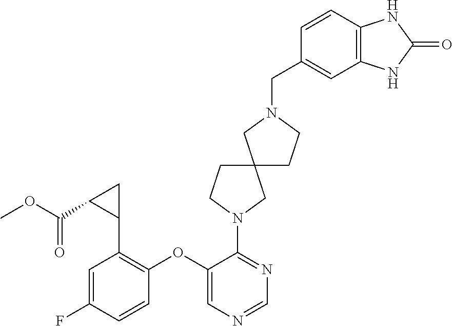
C1(OC2=CN=CN=C2N2CC3(CC2)CCN(CC2=CC4=C(C=C2)NC(=O)N4)C3)=C(C2CC2C(OC)=O)C=C(F)C=C1
